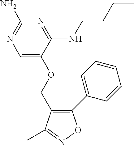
C1(N)=NC=C(OCC2=C(C3=CC=CC=C3)ON=C2C)C(NCCCC)=N1
